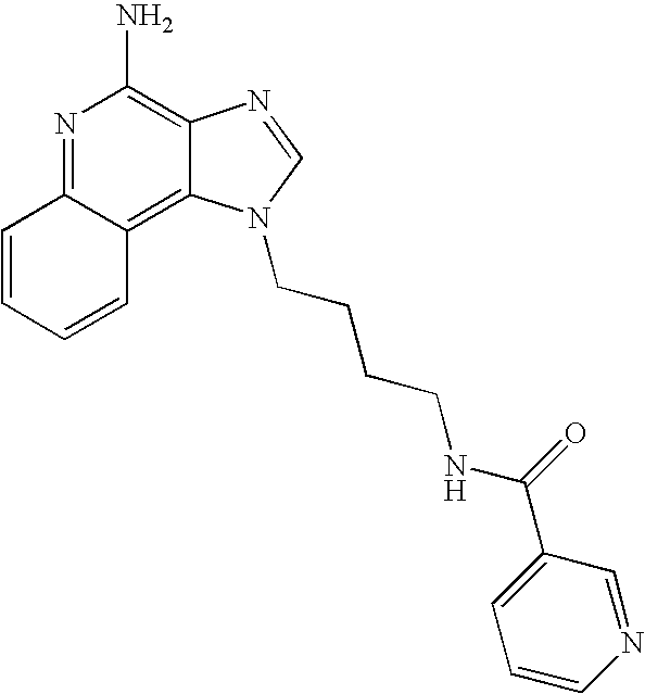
C1=CC=CC2=C3C(=C(N)N=C12)N=CN3CCCCNC(=O)C1=CC=CN=C1
